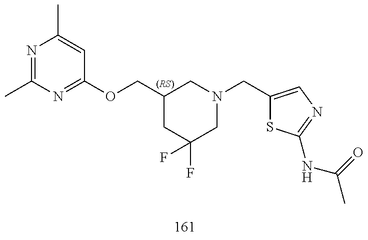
N1=C(C)N=C(OCC2CC(F)(F)CN(CC3=CN=C(NC(C)=O)S3)C2)C=C1C
